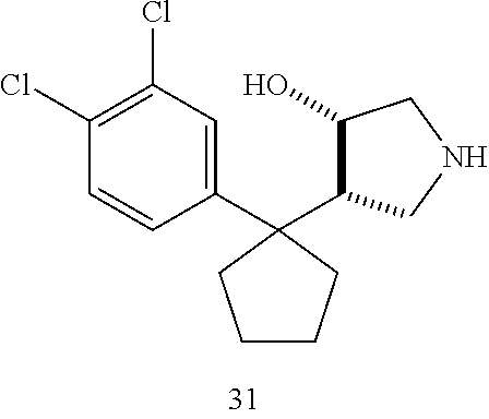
C1(C2(C3C(O)CNC3)CCCC2)=CC(Cl)=C(Cl)C=C1
